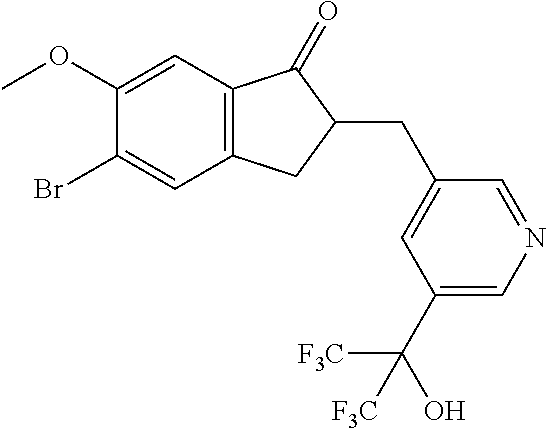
C1(OC)=CC2=C(C=C1Br)CC(CC1=CC(C([F3C])([F3C])O)=CN=C1)C2=O
